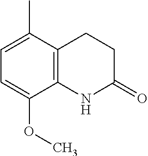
C1=C(OC)C2=C(CCC(=O)N2)C(C)=C1
